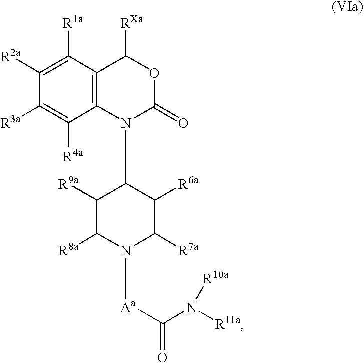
C1([R1a])=C([R2a])C([R3a])=C([R4a])C2=C1C([RXa])OC(=O)N2C1C([R9a])C([R8a])N([Aa]C(=O)N([R11a])[R10a])C([R7a])C1[R6a]
